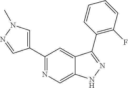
C1(C2=CN(C)N=C2)=NC=C2C(=C1)C(C1=C(F)C=CC=C1)=NN2
